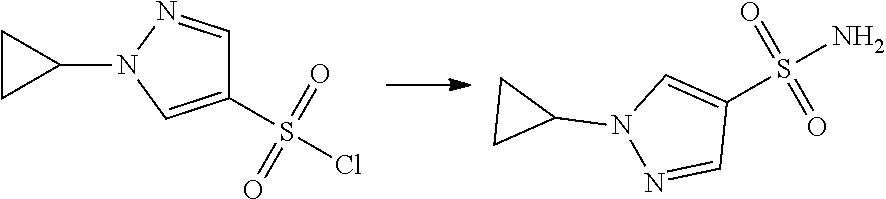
N1(C2CC2)N=CC(S(Cl)(=O)=O)=C1.N1(C2CC2)N=CC(S(N)(=O)=O)=C1
